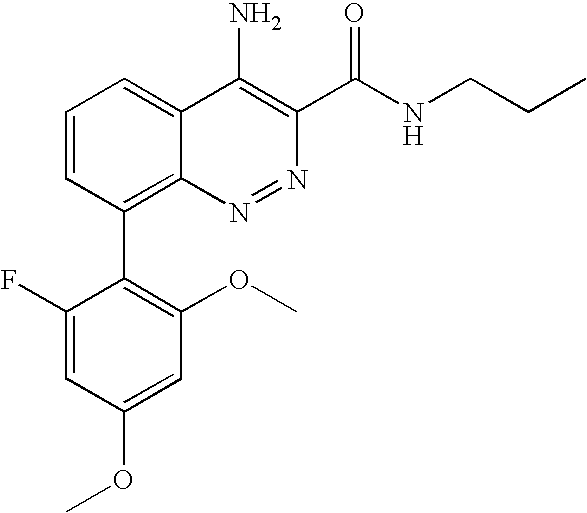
C1=CC(C2=C(OC)C=C(OC)C=C2F)=C2C(=C1)C(N)=C(C(NCCC)=O)N=N2
